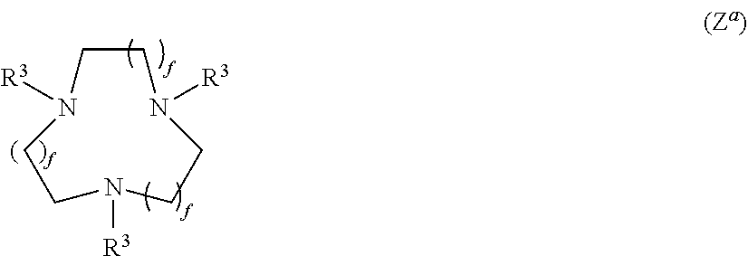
C1CN([R3])CCN([R3])CCN1[R3]
